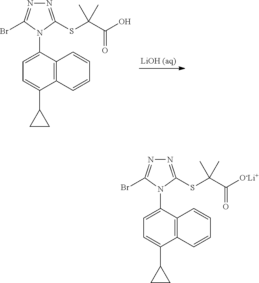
C12=C(C(N3C(Br)=NN=C3SC(C(=O)O)(C)C)=CC=C1C1CC1)C=CC=C2.C12=C(C(N3C(Br)=NN=C3SC(C(=O)[O-Li+])(C)C)=CC=C1C1CC1)C=CC=C2
